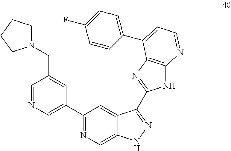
C1(C2=CN=CC(CN3CCCC3)=C2)=NC=C2C(=C1)C(C1=NC3=C(N1)N=CC=C3C1=CC=C(F)C=C1)=NN2
